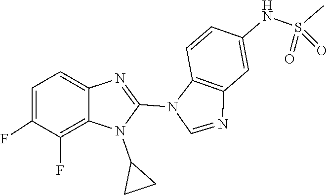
N1=C(N2C3=C(C=C(NS(=O)(C)=O)C=C3)N=C2)N(C2CC2)C2=C(F)C(F)=CC=C12
